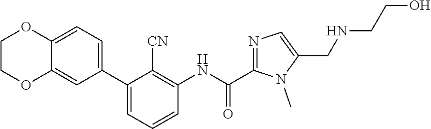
C1(C2=CC=C3C(=C2)OCCO3)=CC=CC(NC(C2=NC=C(CNCCO)N2C)=O)=C1[CN]
